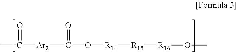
CC(=O)[Ar2]C(=O)O[R14][R15][R16]OC
